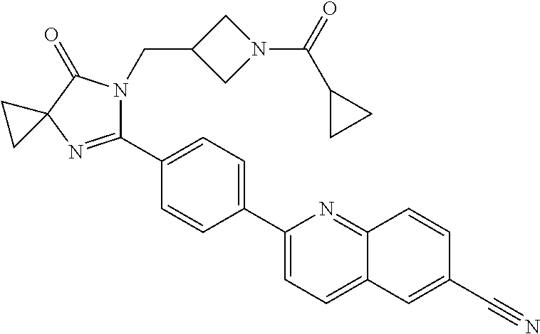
C1(C2=CC=C(C3=CC=C4C(=N3)C=CC(C#N)=C4)C=C2)=NC2(C(=O)N1CC1CN(C(=O)C3CC3)C1)CC2
